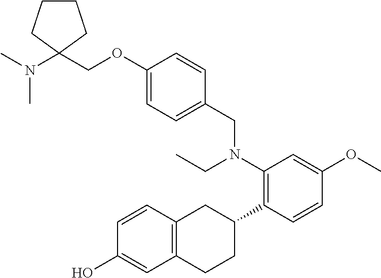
C1(OCC2(N(C)C)CCCC2)=CC=C(CN(C2=C(C3CC4=C(CC3)C=C(O)C=C4)C=CC(OC)=C2)CC)C=C1
